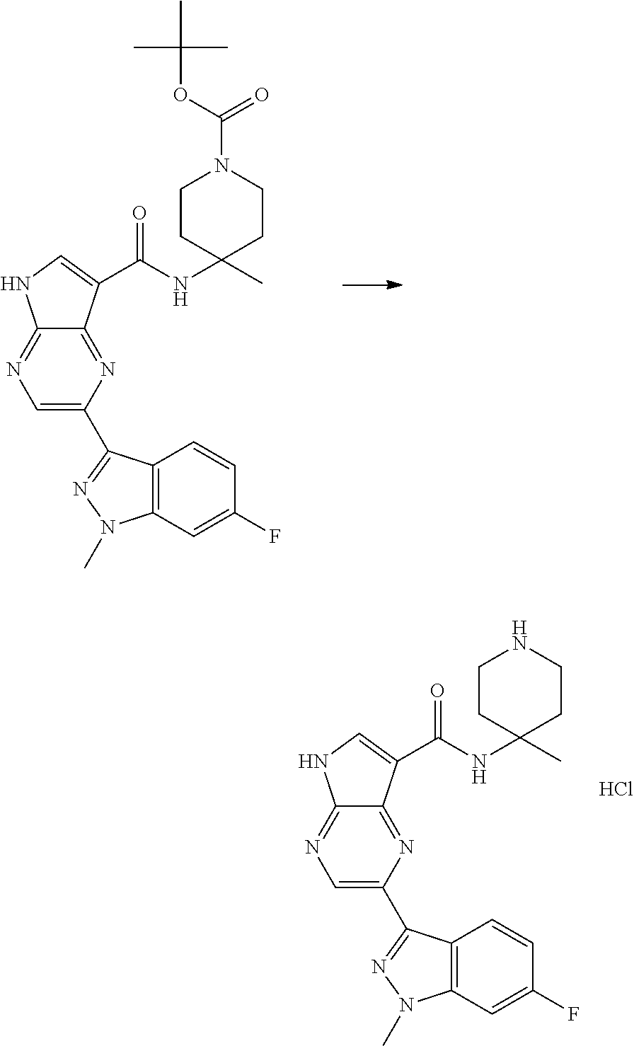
C1=C(C2=NN(C)C3=C2C=CC(F)=C3)N=C2C(=N1)NC=C2C(NC1(C)CCN(C(OC(C)(C)C)=O)CC1)=O.C1=C(C2=NN(C)C3=C2C=CC(F)=C3)N=C2C(=N1)NC=C2C(NC1(C)CCNCC1)=O.Cl
